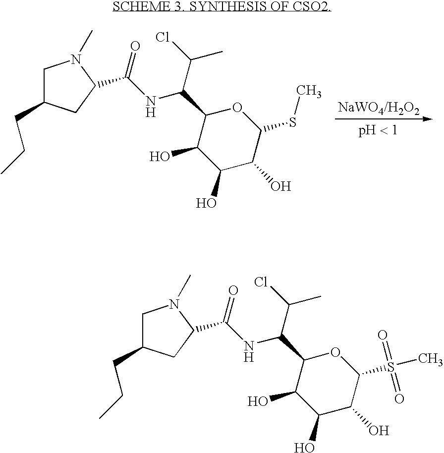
C1C(CCC)CC(C(=O)NC(C(Cl)C)C2C(O)C(O)C(O)C(S(=O)(=O)C)O2)N1C.C1C(CCC)CC(C(=O)NC(C(Cl)C)C2C(O)C(O)C(O)C(SC)O2)N1C
